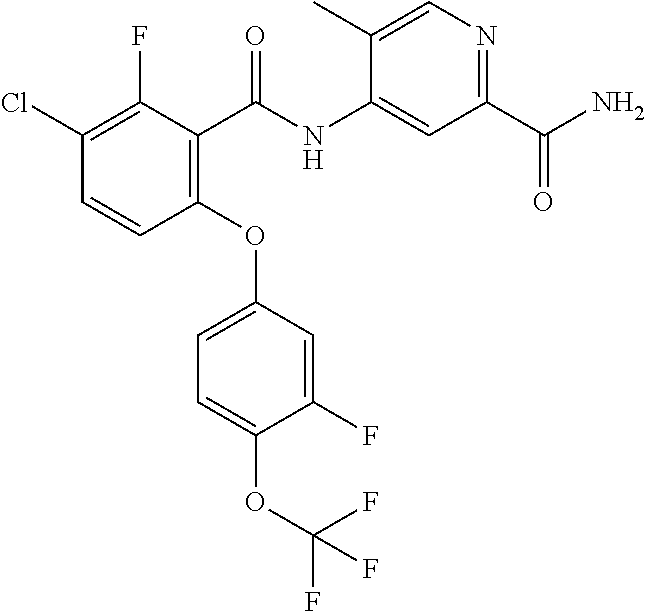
CC1=CN=C(C(N)=O)C=C1NC(C1=C(OC2=CC=C(OC(F)(F)F)C(F)=C2)C=CC(Cl)=C1F)=O
